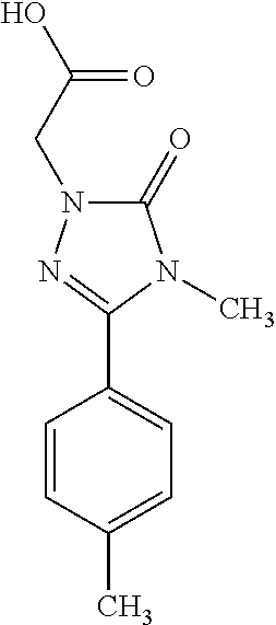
C1=CC(C)=CC=C1C1=NN(CC(=O)O)C(=O)N1C
